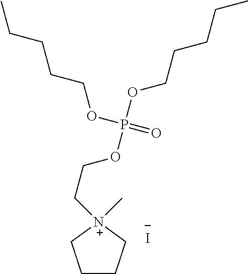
C1CC[N+](CCOP(OCCCCC)(=O)OCCCCC)(C)C1.[I-]
